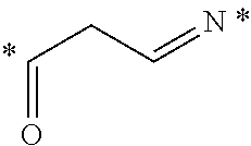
O=CCC=N
